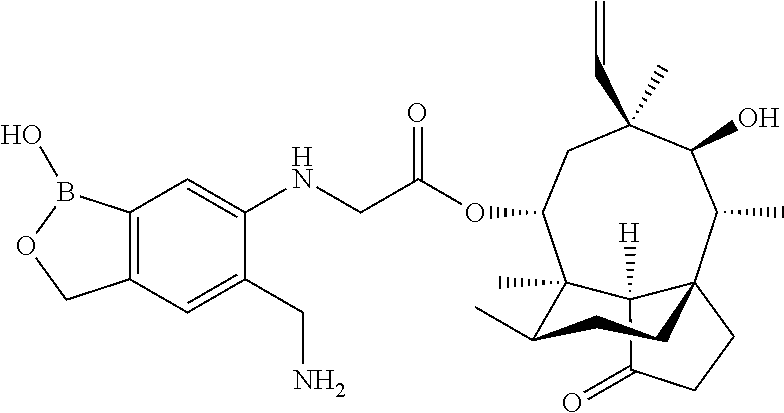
C12([H])C(=O)CCC13C(C)C(O)C(C)(C=C)CC(OC(CNC1=CC4=C(C=C1CN)COB4O)=O)C2(C)C(C)CC3
